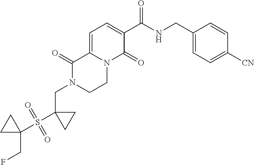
C1(C(NCC2=CC=C([CN])C=C2)=O)=CC=C2N(C1=O)CCN(CC1(S(C3(CF)CC3)(=O)=O)CC1)C2=O
